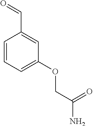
O=CC1=CC(OCC(N)=O)=CC=C1
